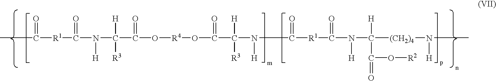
CC(=O)[R1]C(=O)N([H])C([H])([R3])C(=O)O[R4]OC(=O)C([H])([R3])N(C([R1]C(N([H])C([(CH2)4]N([H])C)([H])C(=O)O[R2])=O)=O)[H]
